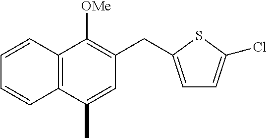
C12=C(C(C)=CC(CC3=CC=C(Cl)S3)=C1[OMe])C=CC=C2
